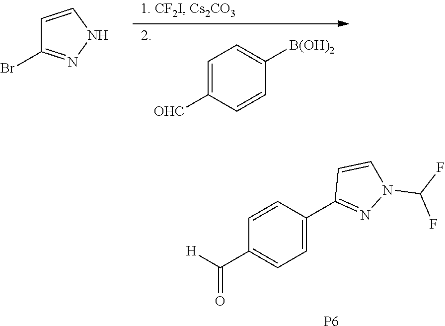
C1=C([OHC])C=CC([B(OH)2])=C1.C1=CNN=C1Br.C1=CC(C2=NN(C(F)F)C=C2)=CC=C1C([H])=O.[P6]
